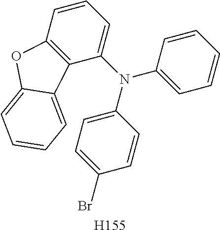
[H155].C1=CC=C(N(C2=CC=CC=C2)C2=CC=C(Br)C=C2)C2=C1OC1=CC=CC=C21
